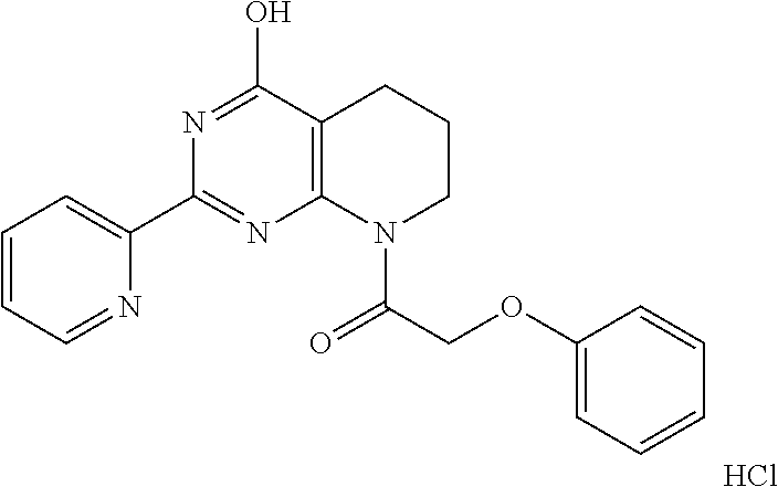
C1=CC=NC(C2=NC3=C(C(O)=N2)CCCN3C(=O)COC2=CC=CC=C2)=C1.Cl
